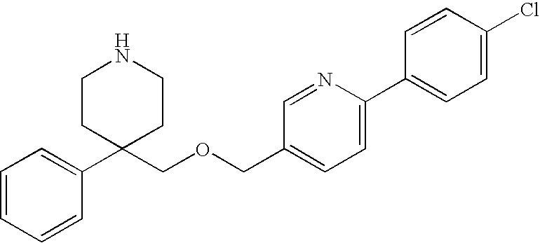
C1=CC=CC(C2(COCC3=CC=C(C4=CC=C(Cl)C=C4)N=C3)CCNCC2)=C1
